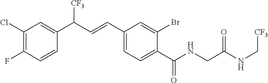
C1(C(=O)NCC(NC[CF3])=O)=CC=C(C=CC([CF3])C2=CC(Cl)=C(F)C=C2)C=C1Br
